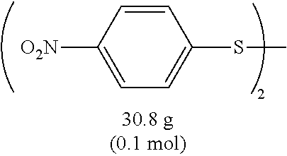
C1=CC([O2N])=CC=C1SC
